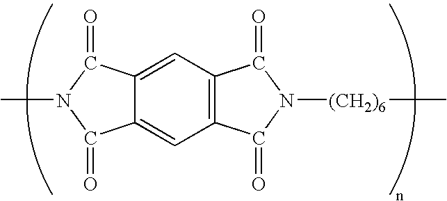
C12=CC3=C(C=C1C(=O)N(C)C2=O)C(=O)N([(CH2)6]C)C3=O
